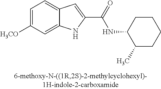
C12=CC([H3CO])=CC=C1C=C(C(=O)NC1C(C)CCCC1)N2
